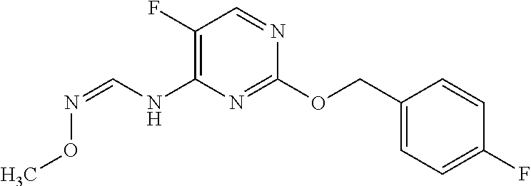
C1(COC2=NC(NC=NOC)=C(F)C=N2)=CC=C(F)C=C1
